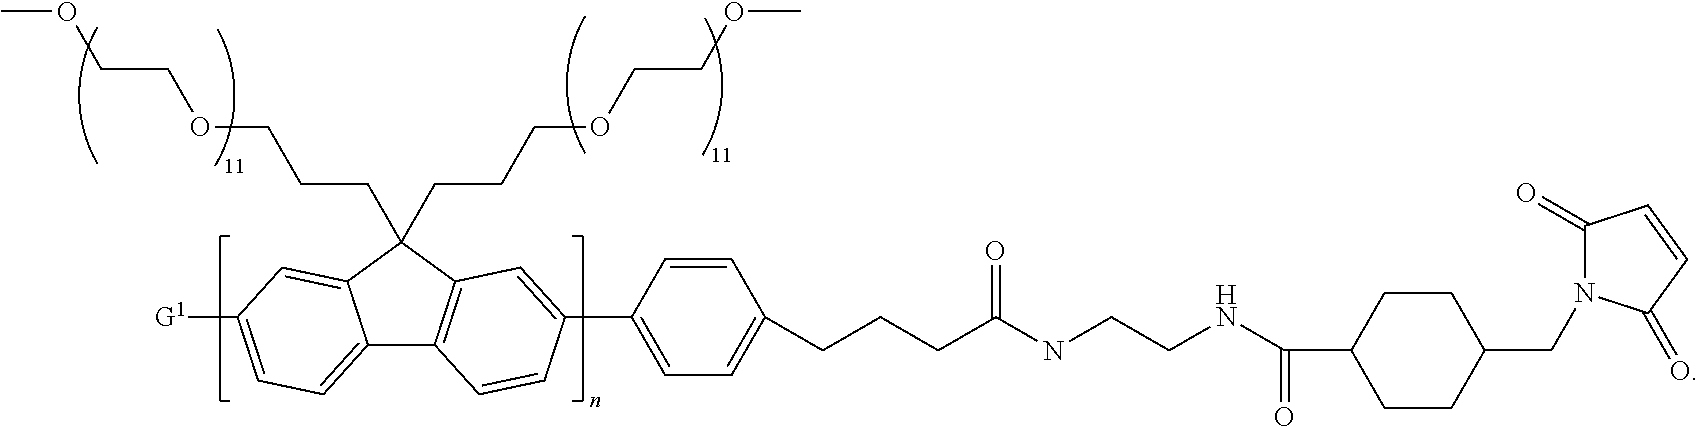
C12=CC=C([G1])C=C1C(CCCOCCOC)(CCCOCCOC)C1=C2C=CC(C2=CC=C(CCCC(=O)NCCNC(=O)C3CCC(CN4C(=O)C=CC4=O)CC3)C=C2)=C1
